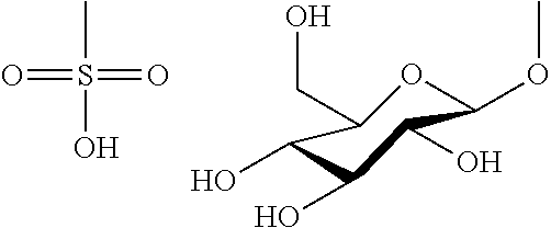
O=S(=O)(C)O.C1(OC)OC(CO)C(O)C(O)C1O
